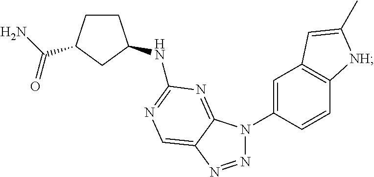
N1=NC2=CN=C(NC3CCC(C(N)=O)C3)N=C2N1C1=CC2=C(C=C1)[NH]C(C)=C2
